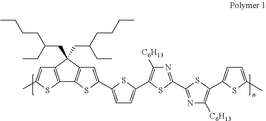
C12=C(SC(C)=C1)C1=C(C2(CC(CCCC)CC)CC(CC)CCCC)C=C(C2=CC=C(C3=C([C6H13])N=C(C4=NC([C6H13])=C(C5=CC=C(C)S5)S4)S3)S2)S1
